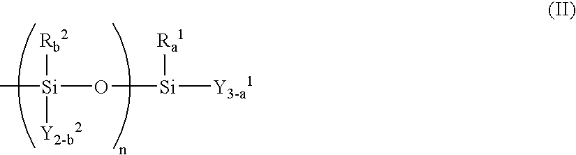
[Si](O[Si]([Y3-a1])[Ra1])(C)([Rb2])[Y2-b2]
